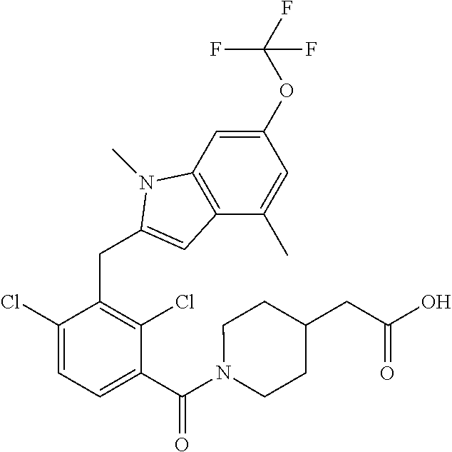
C1(Cl)=CC=C(C(=O)N2CCC(CC(=O)O)CC2)C(Cl)=C1CC1=CC2=C(C=C(OC(F)(F)F)C=C2C)N1C
